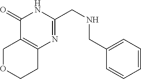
O1CCC2=C(C1)C(=O)NC(CNCC1=CC=CC=C1)=N2
